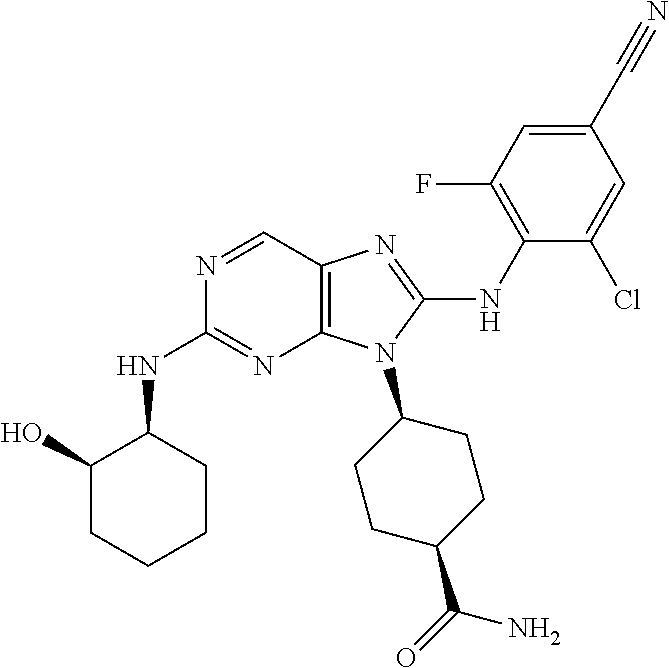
N1=CC2=C(N=C1NC1C(O)CCCC1)N(C1CCC(C(=O)N)CC1)C(NC1=C(F)C=C(C#N)C=C1Cl)=N2
